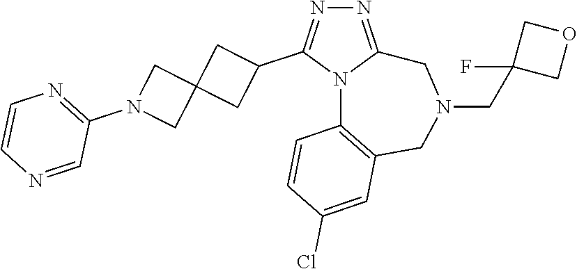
N1=C2N(C(C3CC4(C3)CN(C3=NC=CN=C3)C4)=N1)C1=C(CN(CC3(F)COC3)C2)C=C(Cl)C=C1
